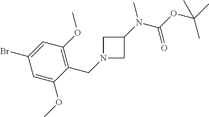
C1=C(OC)C(CN2CC(N(C(OC(C)(C)C)=O)C)C2)=C(OC)C=C1Br
